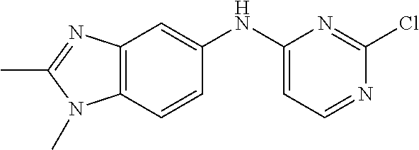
C12=C(C=CC(NC3=CC=NC(Cl)=N3)=C1)N(C)C(C)=N2
